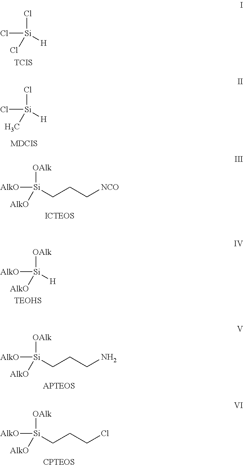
Cl[Si](Cl)(Cl)[H].[TCIS].Cl[Si](Cl)(C)[H].[MDCIS].[AlkO][Si]([OAlk])([AlkO])CCC[NCO].[ICTEOS].[AlkO][Si]([OAlk])([AlkO])[H].[TEOHS].[AlkO][Si]([OAlk])([AlkO])CCCN.[APTEOS].[AlkO][Si]([OAlk])([AlkO])CCCCl.[CPTEOS]
